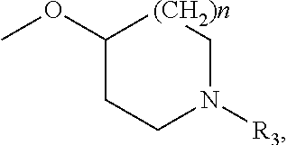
COC1CCN([R3])C[(CH2)n]1
